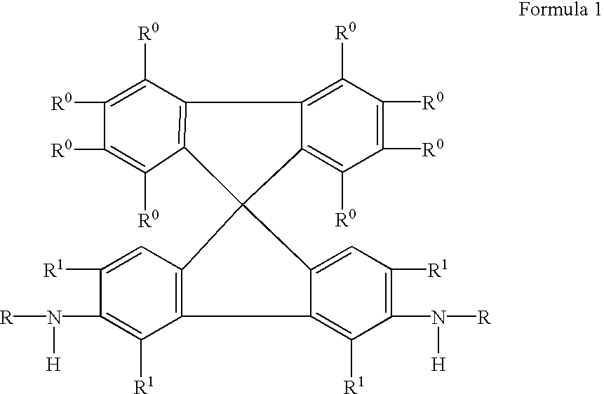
[R0]C1=C([R0])C2=C(C([R0])=C1[R0])C1(C3=C([R0])C([R0])=C([R0])C([R0])=C23)C2=C(C([R1])=C(N([R])[H])C([R1])=C2)C2=C([R1])C(N([R])[H])=C([R1])C=C21
